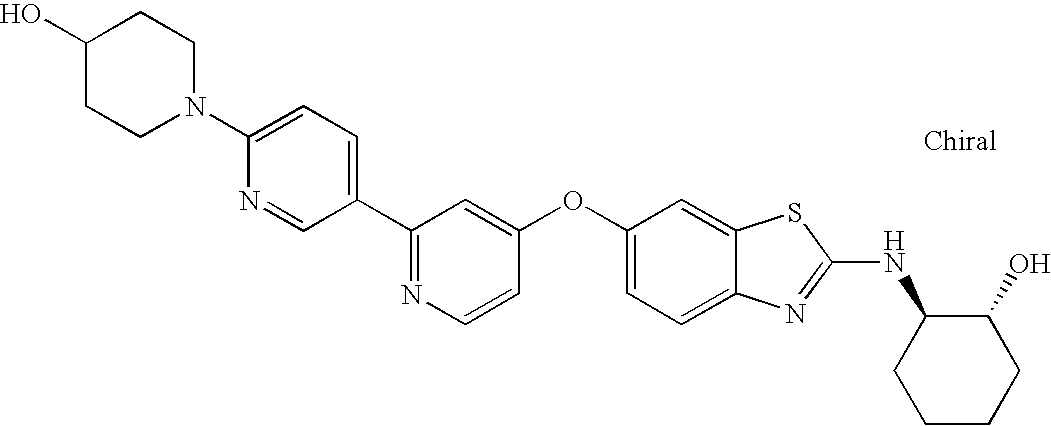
N1=C(C2=CC=C(N3CCC(O)CC3)N=C2)C=C(OC2=CC=C3C(=C2)SC(NC2CCCCC2O)=N3)C=C1
